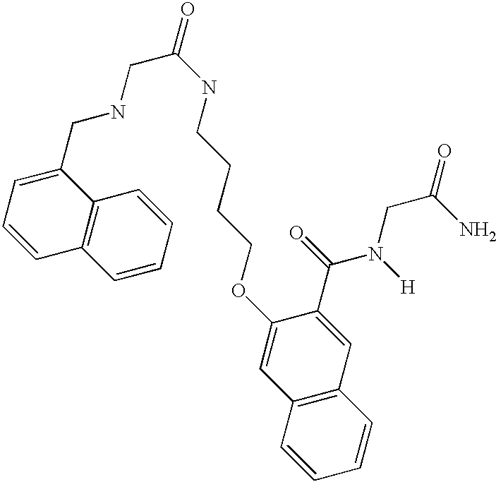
C1(CNCC(=O)NCCCCOC2=CC3=C(C=C2C(=O)N([H])CC(N)=O)C=CC=C3)=CC=CC2=C1C=CC=C2
